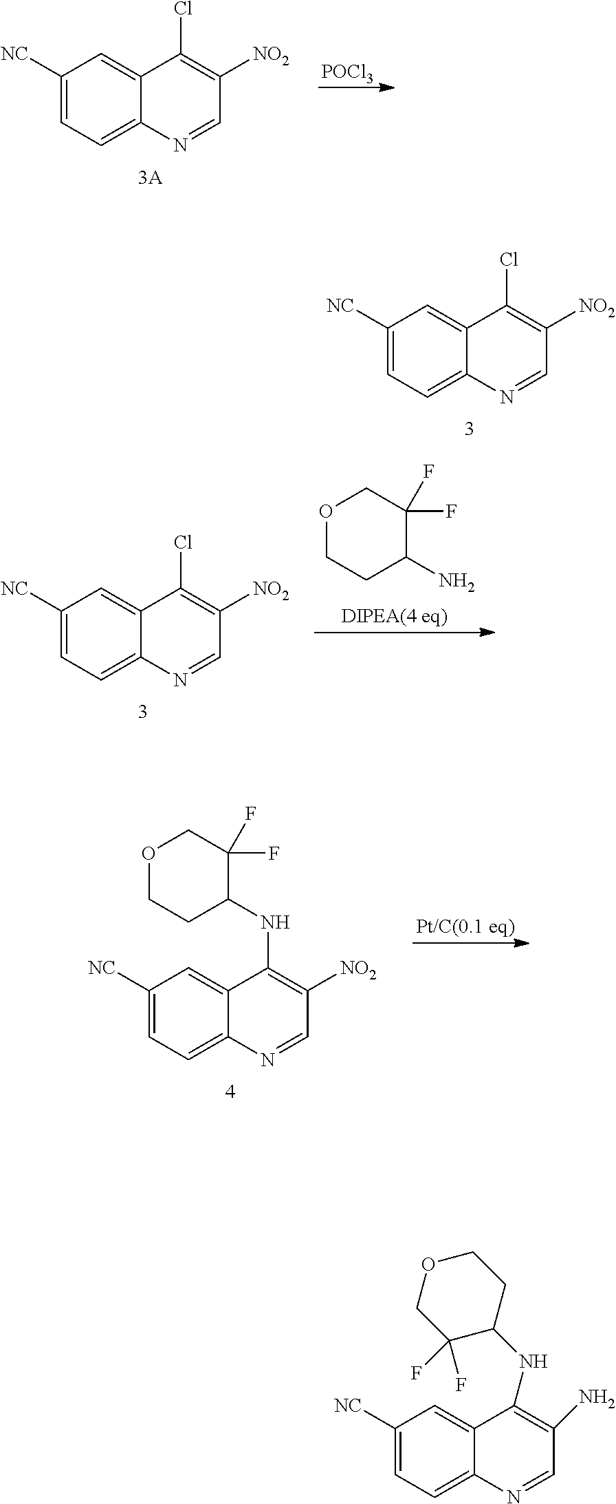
[POCl3].C1([NC])=CC=C2C(=C1)C(Cl)=C([NO2])C=N2.C1([NC])=CC=C2C(=C1)C(Cl)=C([NO2])C=N2.O1CCC(N)C(F)(F)C1.C1([NC])=CC=C2C(=C1)C(Cl)=C([NO2])C=N2.C1([NC])=CC=C2C(=C1)C(NC1C(F)(F)COCC1)=C([NO2])C=N2.C1([NC])=CC=C2C(=C1)C(NC1CCOCC1(F)F)=C(N)C=N2
